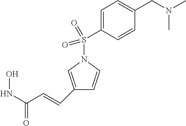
C1=C(S(=O)(=O)N2C=CC(C=CC(NO)=O)=C2)C=CC(CN(C)C)=C1
